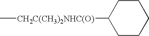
C[CH2C(CH3)2NHC(O)]C1CCCCC1
